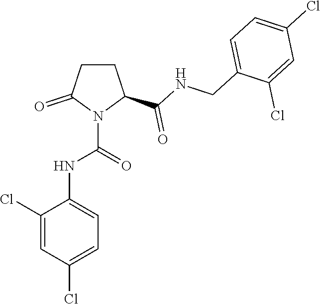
C1CC(C(NCC2=CC=C(Cl)C=C2Cl)=O)N(C(=O)NC2=CC=C(Cl)C=C2Cl)C1=O
